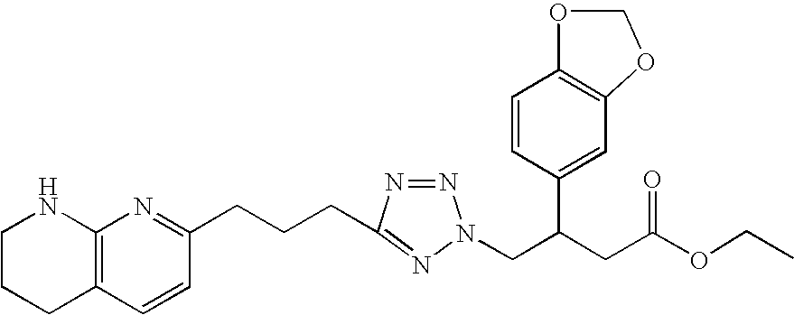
C1CCC2=C(N1)N=C(CCCC1=NN(CC(CC(OCC)=O)C3=CC4=C(C=C3)OCO4)N=N1)C=C2
